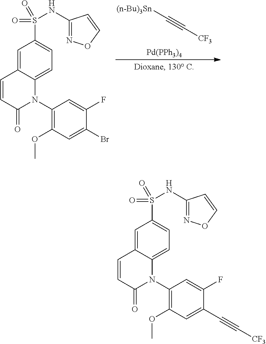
C1=C2C(=CC(S(=O)(NC3=NOC=C3)=O)=C1)C=CC(=O)N2C1=C(OC)C=C(C#C[CF3])C(F)=C1.C1=C2C(=CC(S(=O)(NC3=NOC=C3)=O)=C1)C=CC(=O)N2C1=C(OC)C=C(Br)C(F)=C1.[(n-Bu)3Sn]C#C[CF3].[Pd(PPh3)4]
